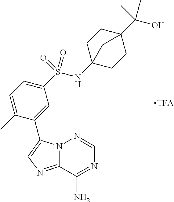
N12C(=NC=C1C1=CC(S(NC34CCC(C(O)(C)C)(CC3)C4)(=O)=O)=CC=C1C)C(N)=NC=N2
